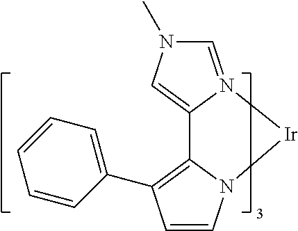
C1=CN2C(=C1C1=CC=CC=C1)C1=CN(C)C=N1[Ir]2
